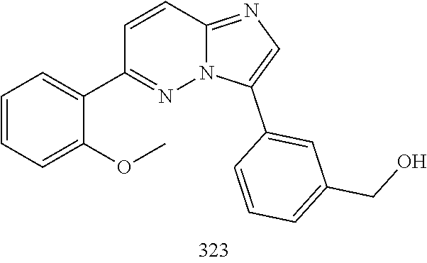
C1=CC(C2=CC=CC=C2OC)=NN2C1=NC=C2C1=CC(CO)=CC=C1
